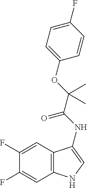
C1(F)=CC2=C(C=C1F)NC=C2NC(=O)C(OC1=CC=C(F)C=C1)(C)C
